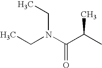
N(C(C(C)C)=O)(CC)CC
